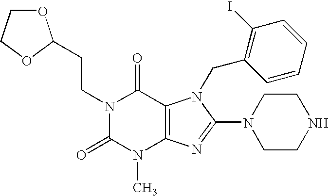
C(N1C(=O)N(C)C2=C(C1=O)N(CC1=C(I)C=CC=C1)C(N1CCNCC1)=N2)CC1OCCO1
